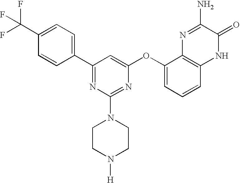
C1(C(F)(F)F)=CC=C(C2=NC(N3CCN([H])CC3)=NC(OC3=CC=CC4=C3N=C(N)C(=O)N4)=C2)C=C1
